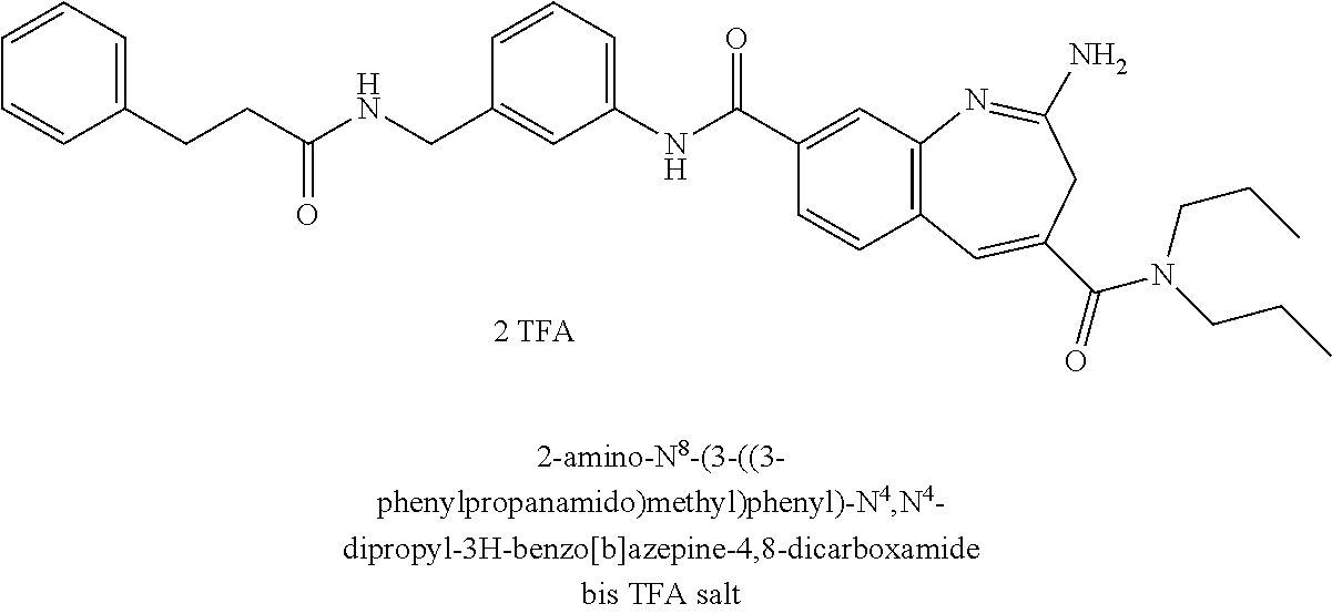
C1=CC=C(CCC(NCC2=CC(NC(C3=CC4=C(C=C3)C=C(C(=O)N(CCC)CCC)CC(N)=N4)=O)=CC=C2)=O)C=C1
